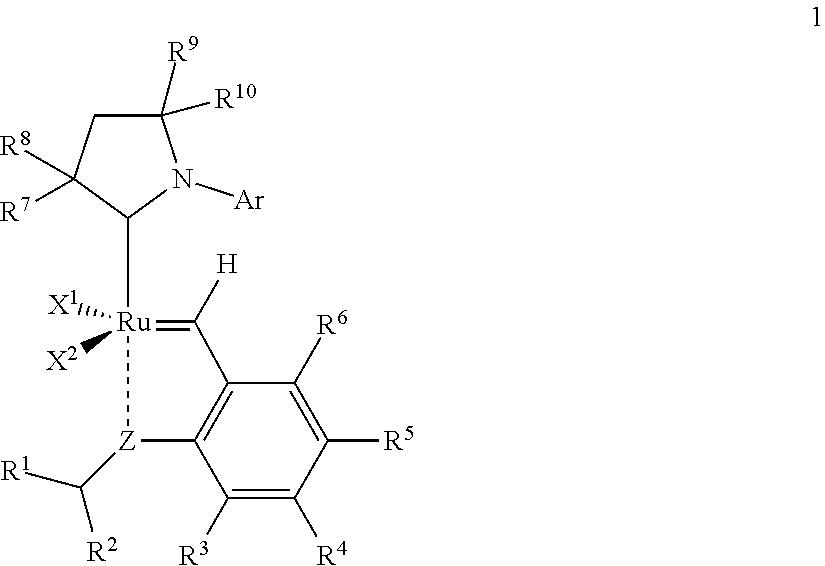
C1([R9])([R10])CC([R8])([R7])C([Ru]2([X1])([X2])=C([H])C3=C([Z]2C([R1])[R2])C([R3])=C([R4])C([R5])=C3[R6])N1[Ar]
